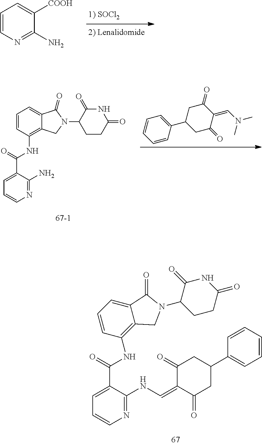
C1=CC(NC(C2=CC=CN=C2NC=C2C(=O)CC(C3=CC=CC=C3)CC2=O)=O)=C2C(=C1)C(=O)N(C1CCC(=O)NC1=O)C2.C1=CN=C(N)C([COOH])=C1.C1=CC(C2CC(=O)C(=CN(C)C)C(=O)C2)=CC=C1.C1=CC(NC(C2=CC=CN=C2N)=O)=C2C(=C1)C(=O)N(C1CCC(=O)NC1=O)C2
